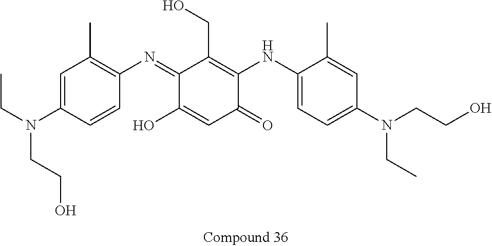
C1=C(N(CC)CCO)C=CC(N=C2C(O)=CC(=O)C(NC3=CC=C(N(CCO)CC)C=C3C)=C2CO)=C1C
